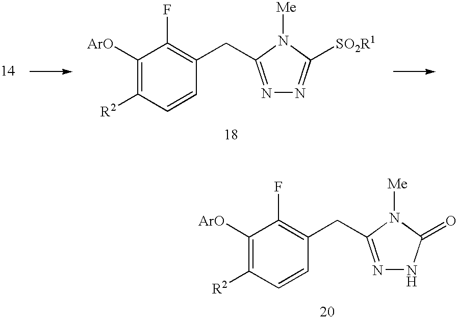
C1([ArO])=C([R2])C=CC(CC2=NNC(=O)N2[Me])=C1F.C1([ArO])=C([R2])C=CC(CC2=NN=C([SO2R1])N2[Me])=C1F
